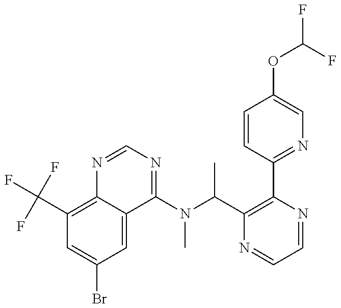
C1(C(F)(F)F)=C2C(=CC(Br)=C1)C(N(C(C)C1=C(C3=NC=C(OC(F)F)C=C3)N=CC=N1)C)=NC=N2
